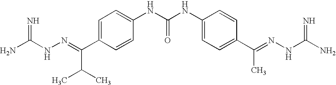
C1=C(C(=NNC(N)=N)C(C)C)C=CC(NC(NC2=CC=C(C(=NNC(N)=N)C)C=C2)=O)=C1
